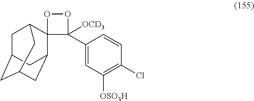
C1C2CC3CC(C4(C1C3)C(C1=CC([OSO3H])=C(Cl)C=C1)([OCD3])OO4)C2
